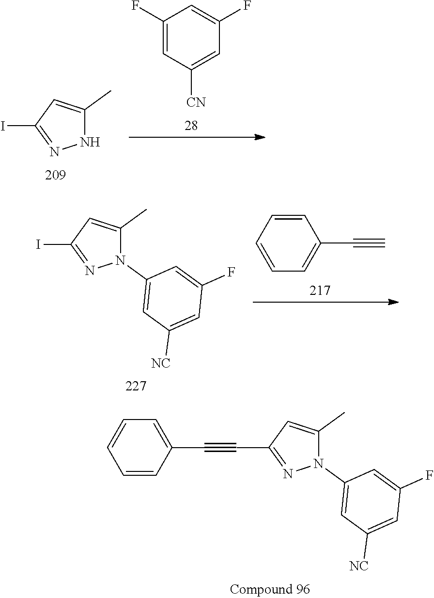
N1(C2=CC([NC])=CC(F)=C2)C(C)=CC(C#CC2=CC=CC=C2)=N1.N1C(C)=CC(I)=N1.C1(F)=CC([CN])=CC(F)=C1.N1(C2=CC([NC])=CC(F)=C2)C(C)=CC(I)=N1.C1=C(C#C)C=CC=C1
